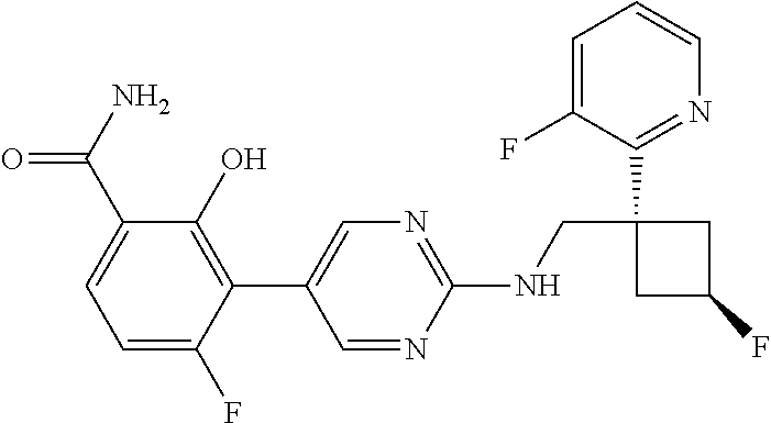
C1(C2=CN=C(NCC3(C4=NC=CC=C4F)CC(F)C3)N=C2)=C(O)C(C(N)=O)=CC=C1F
